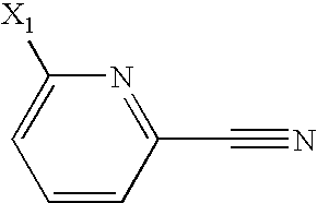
C1=CC(C#N)=NC([X1])=C1
